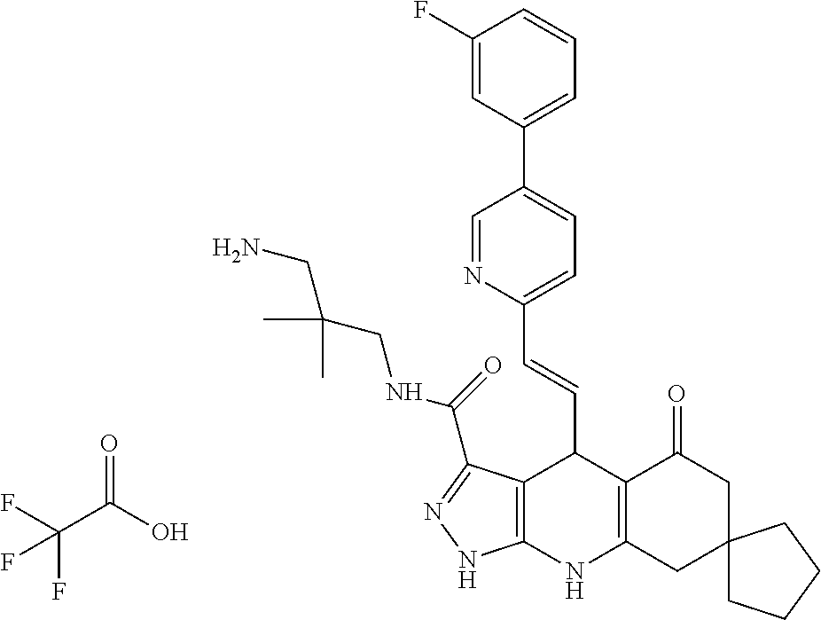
C1(F)=CC(C2=CC=C(C=CC3C4=C(NC5=C3C(=O)CC3(C5)CCCC3)NN=C4C(NCC(CN)(C)C)=O)N=C2)=CC=C1.C(C(=O)O)(F)(F)F
